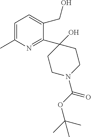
C1=C(C)N=C(C2(O)CCN(C(OC(C)(C)C)=O)CC2)C(CO)=C1
